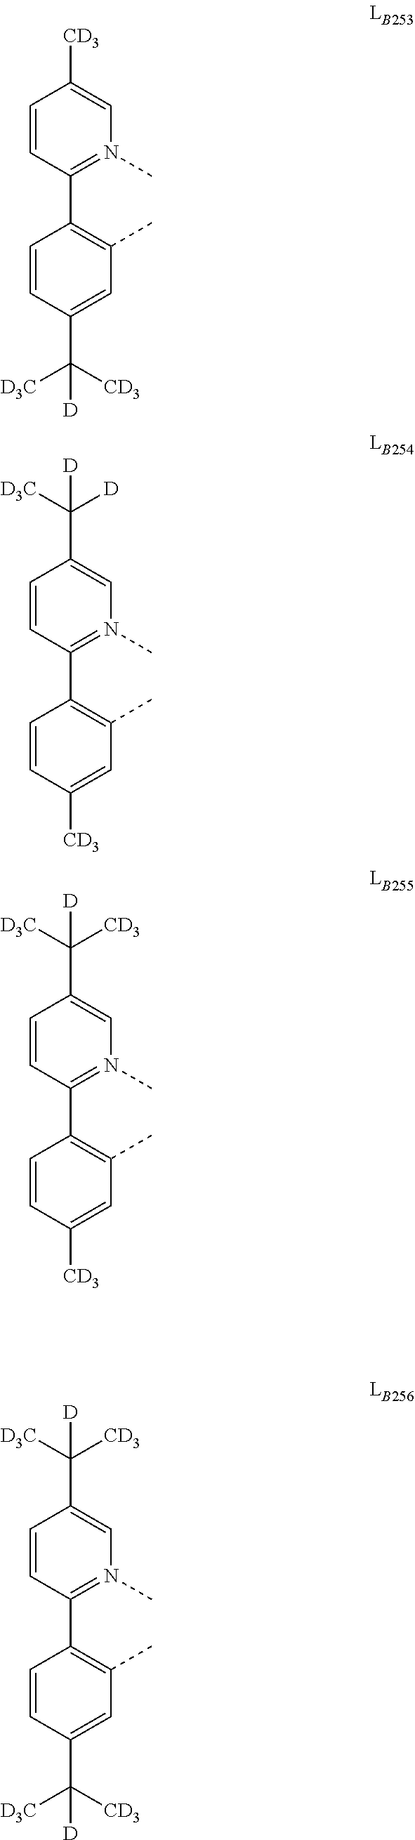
C1=CC([CD3])=CC(C)=C1C1=N(C)C=C(C([D])([D3C])[D])C=C1.C1=CC(C([CD3])([D3C])[D])=CC(C)=C1C1=N(C)C=C([CD3])C=C1.C1=CC([CD3])=CC(C)=C1C1=N(C)C=C(C([CD3])([D3C])[D])C=C1.C1=CC(C([D3C])([CD3])[D])=CC(C)=C1C1=N(C)C=C(C([CD3])([D3C])[D])C=C1
